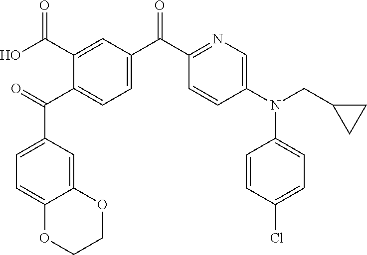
C1=C(C(=O)C2=CC=C(C(=O)C3=NC=C(N(C4=CC=C(Cl)C=C4)CC4CC4)C=C3)C=C2C(O)=O)C=C2C(=C1)OCCO2
